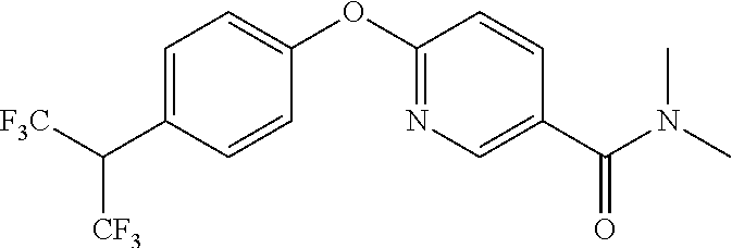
C1=C(C([F3C])[CF3])C=CC(OC2=NC=C(C(N(C)C)=O)C=C2)=C1
